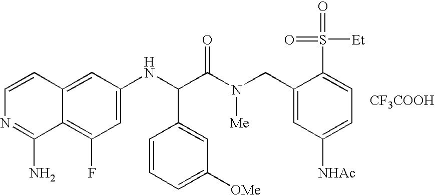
[CF3COOH].C1=C(NC(C(N(CC2=CC([NHAc])=CC=C2S([Et])(=O)=O)[Me])=O)C2=CC([OMe])=CC=C2)C=C2C(=C1F)C(N)=NC=C2
